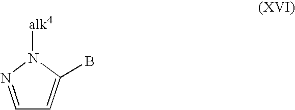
[alk4]N1N=CC=C1B
